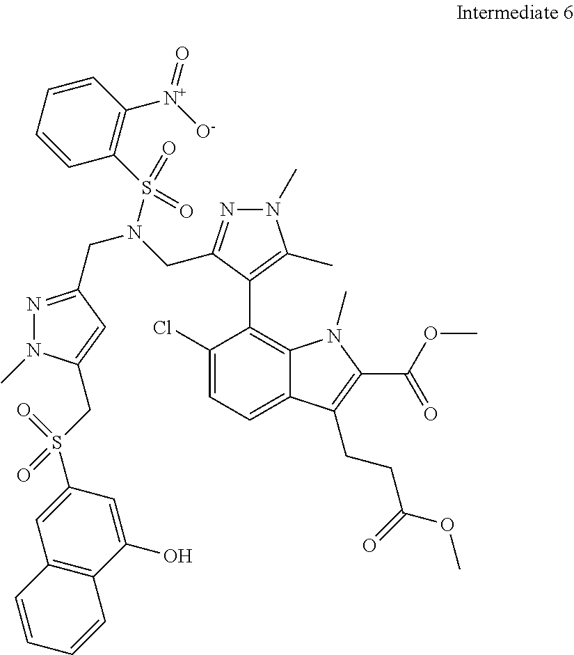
C1(Cl)=CC=C2C(=C1C1=C(C)N(C)N=C1CN(S(C1=C([N+](=O)[O-])C=CC=C1)(=O)=O)CC1=NN(C)C(CS(C3=CC4=C(C(O)=C3)C=CC=C4)(=O)=O)=C1)N(C)C(C(=O)OC)=C2CCC(=O)OC
